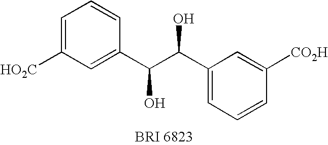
C1=C([HO2C])C=C(C(C(C2=CC=CC([CO2H])=C2)O)O)C=C1
